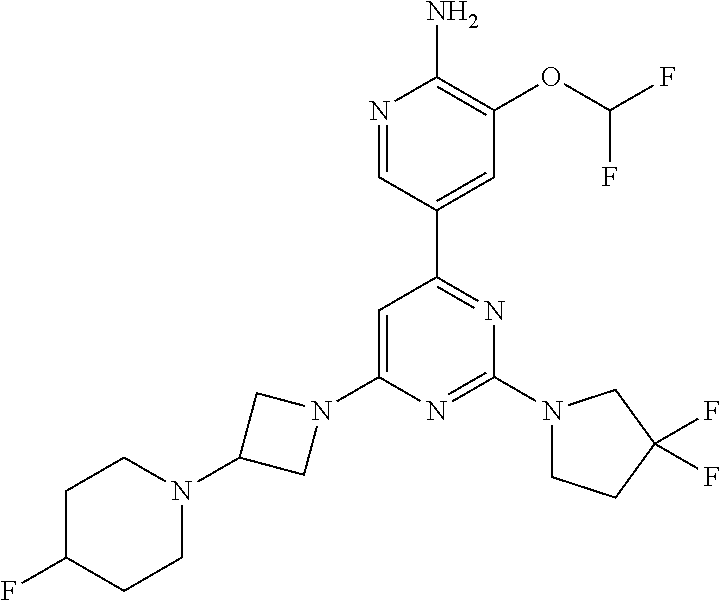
N1=CC(C2=NC(N3CCC(F)(F)C3)=NC(N3CC(N4CCC(F)CC4)C3)=C2)=CC(OC(F)F)=C1N
